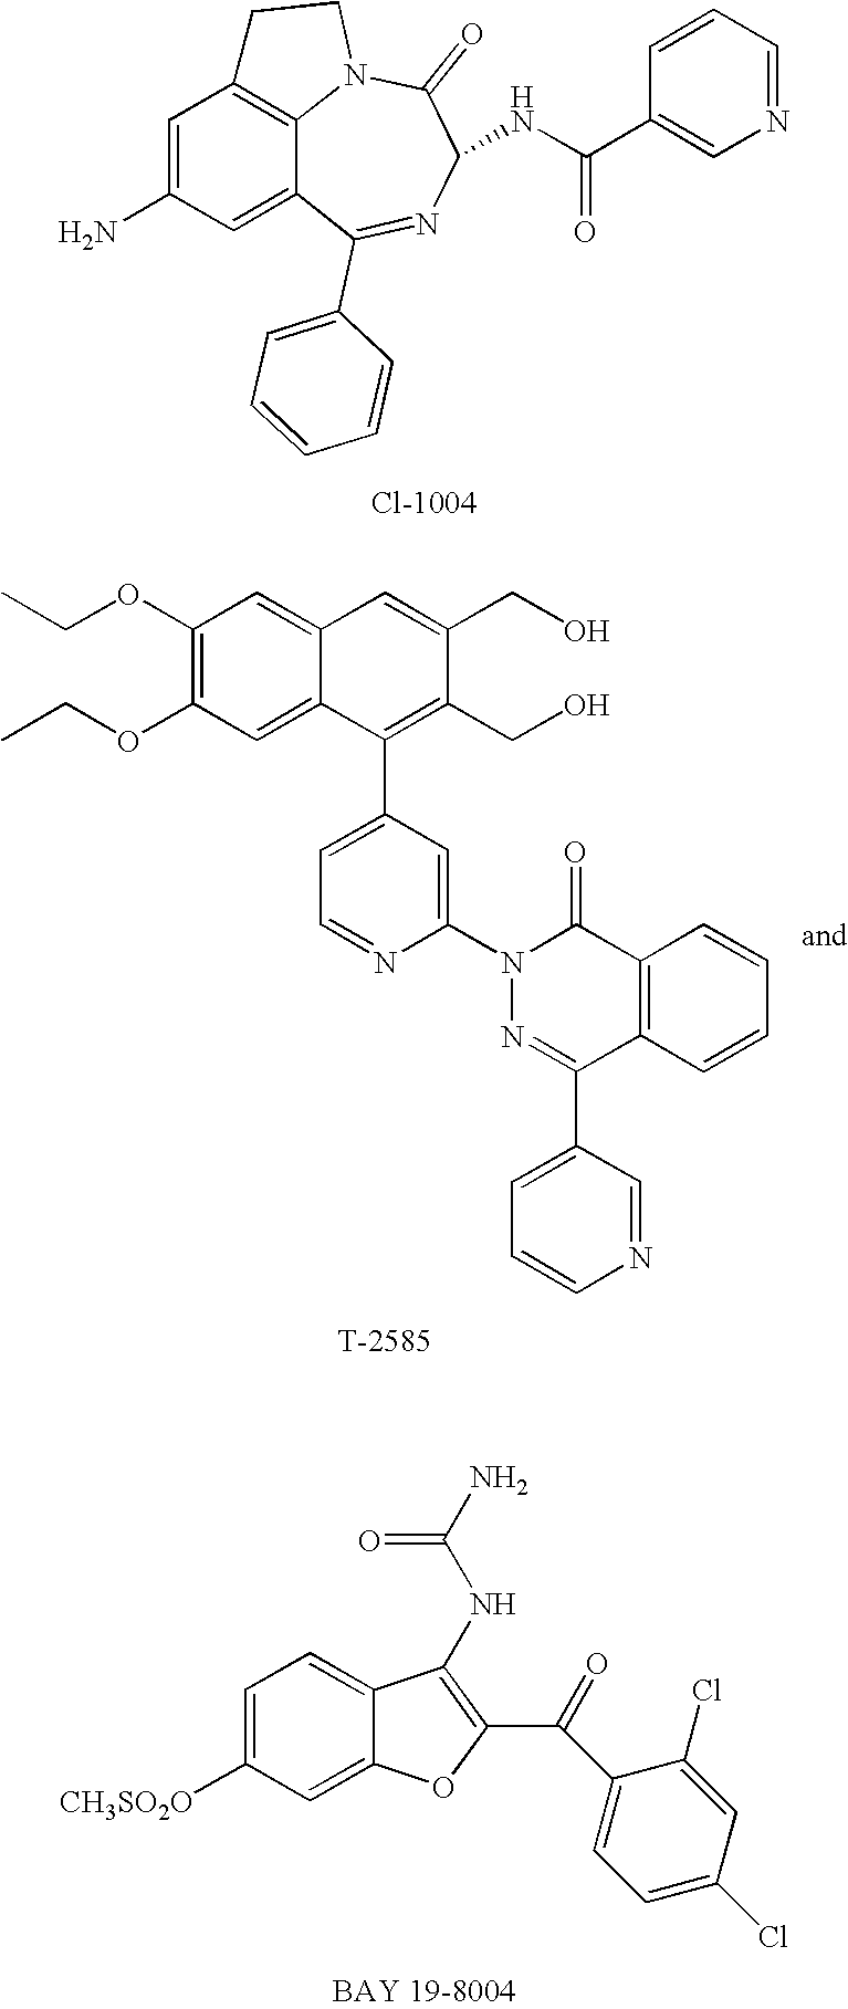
C1=C(N)C=C2C3=C1CCN3C(=O)C(NC(C1=CN=CC=C1)=O)N=C2C1=CC=CC=C1.C1(OCC)=C(OCC)C=C2C(=C1)C=C(CO)C(CO)=C2C1=CC=NC(N2N=C(C3=CC=CN=C3)C3=C(C2=O)C=CC=C3)=C1.C1=C([CH3SO2O])C=C2C(=C1)C(NC(=O)N)=C(C(C1=CC=C(Cl)C=C1Cl)=O)O2
